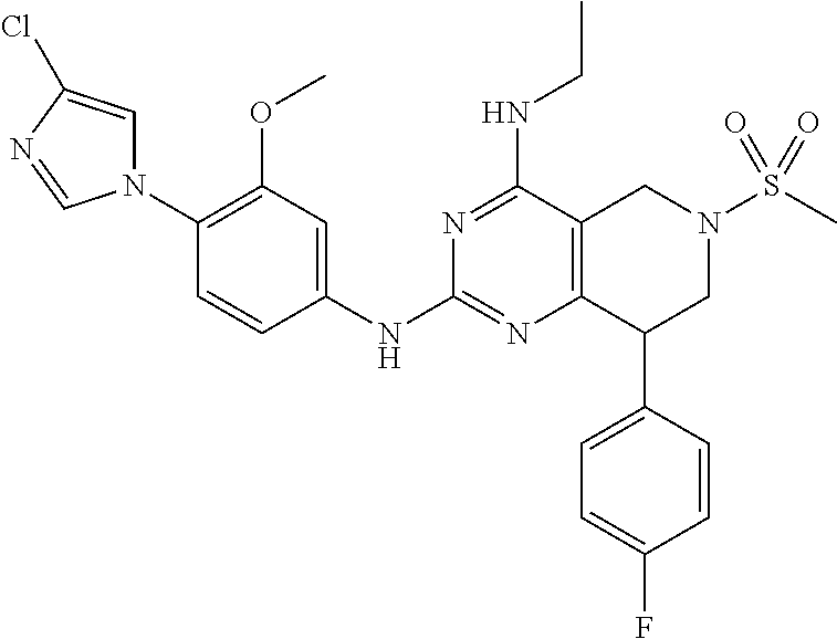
C1(N2C=C(Cl)N=C2)=C(OC)C=C(NC2=NC3=C(C(NCC)=N2)CN(S(C)(=O)=O)CC3C2=CC=C(F)C=C2)C=C1
